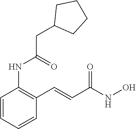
C1=CC=CC(C=CC(NO)=O)=C1NC(CC1CCCC1)=O
